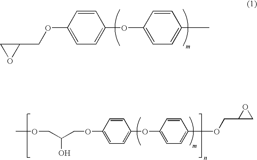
O(CC(COC1=CC=C(OC2=CC=C(OCC3CO3)C=C2)C=C1)O)C.C1=CC(OCC2CO2)=CC=C1OC1=CC=C(C)C=C1
